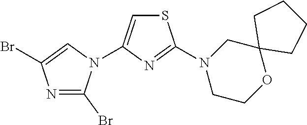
N1=C(Br)N(C2=CSC(N3CCOC4(C3)CCCC4)=N2)C=C1Br
